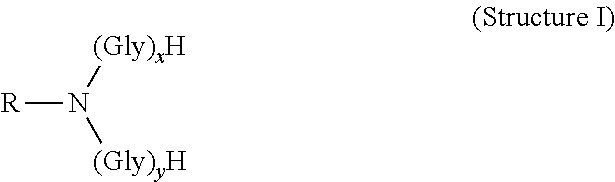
[R]N([(Gly)yH])[(Gly)xH]
